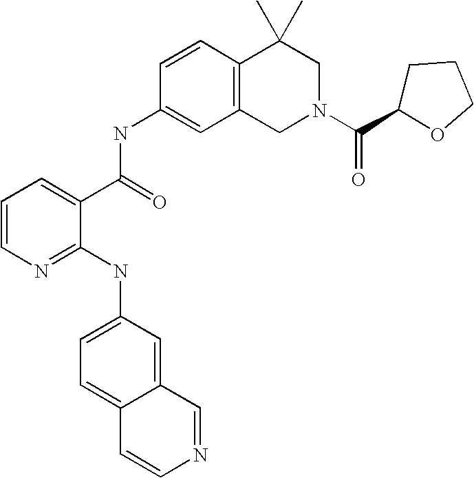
C1(NC2=NC=CC=C2C(=O)NC2=CC3=C(C=C2)C(C)(C)CN(C(=O)C2CCCO2)C3)=CC=C2C(=C1)C=NC=C2
